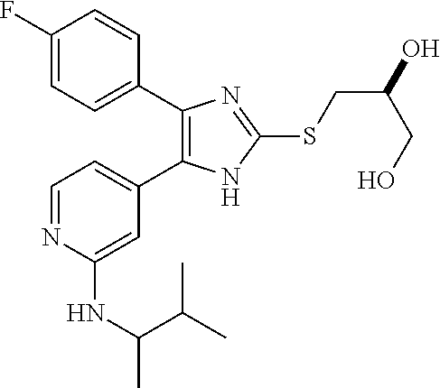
C1=C(C2=C(C3=CC=C(F)C=C3)N=C(SCC(O)CO)N2)C=C(NC(C)C(C)C)N=C1
